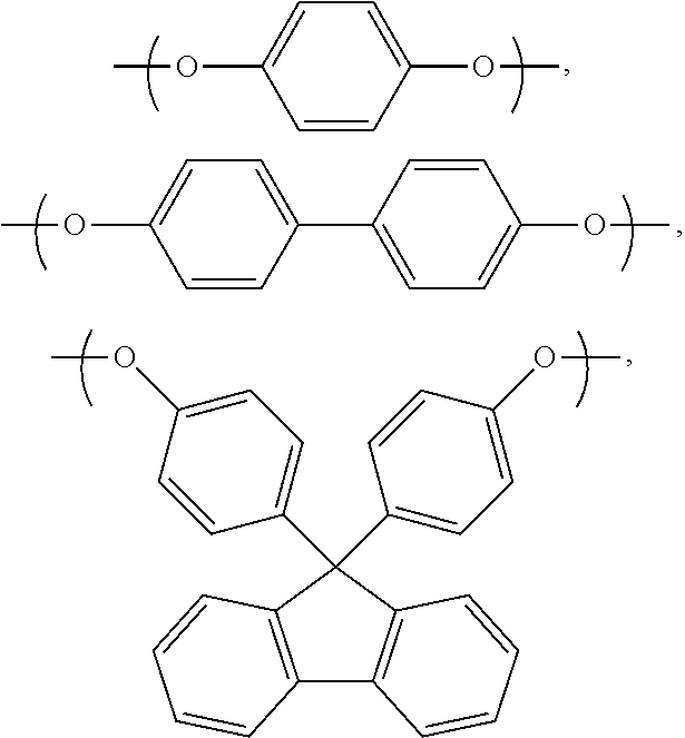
C1(OC)=CC=C(OC)C=C1.C1(C2=CC=C(OC)C=C2)=CC=C(OC)C=C1.C12=C(C(C3=CC=C(OC)C=C3)(C3=CC=C(OC)C=C3)C3=C1C=CC=C3)C=CC=C2
